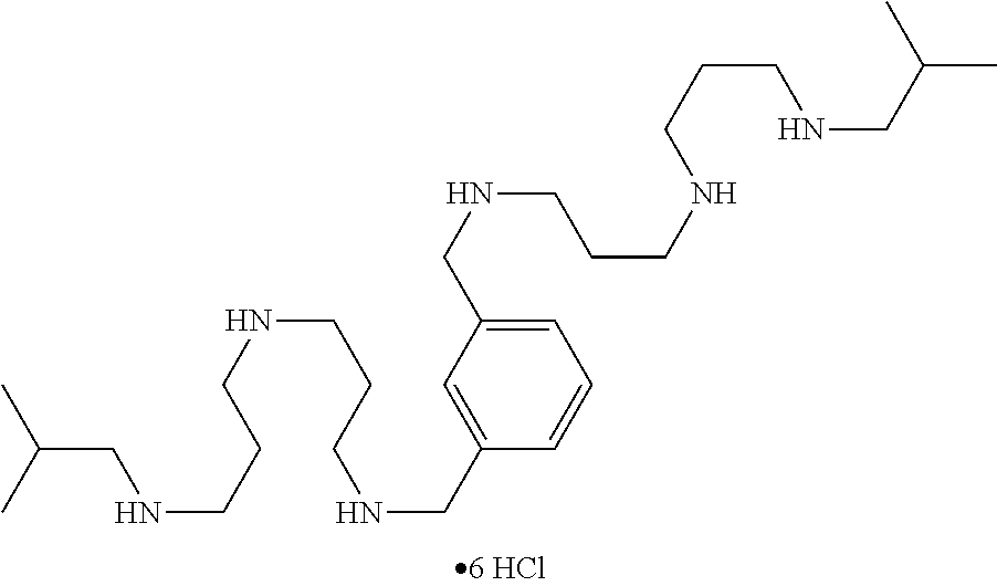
C1=C(CNCCCNCCCNCC(C)C)C=C(CNCCCNCCCNCC(C)C)C=C1
